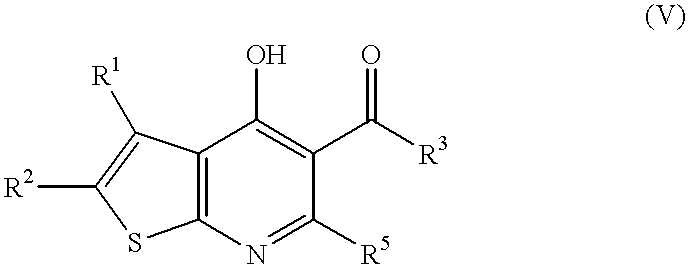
C12=C(C([R1])=C([R2])S1)C(O)=C(C([R3])=O)C([R5])=N2
